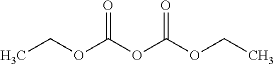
CCOC(OC(OCC)=O)=O
